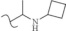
CC(NC1CCC1)C
